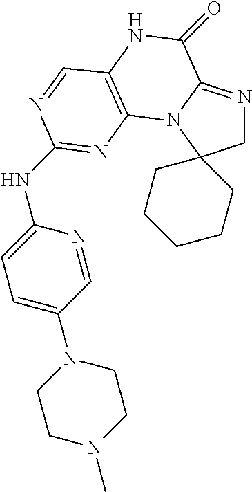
N(C1=CC=C(N2CCN(C)CC2)C=N1)C1=NC2=C(NC(=O)C3=NCC4(N32)CCCCC4)C=N1
